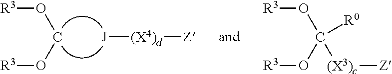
O(CO[R3])[R3].[(X4)d]([Z])[J].O(C(O[R3])([R0])[(X3)c][Z])[R3]
